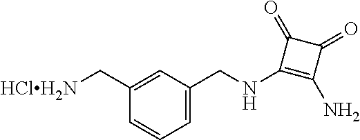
C1=C(CNC2=C(N)C(=O)C2=O)C=C(C[HClH2N])C=C1
